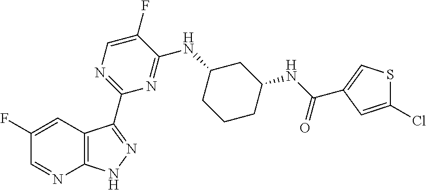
C12=C(C=C(F)C=N1)C(C1=NC=C(F)C(NC3CC(NC(=O)C4=CSC(Cl)=C4)CCC3)=N1)=NN2
